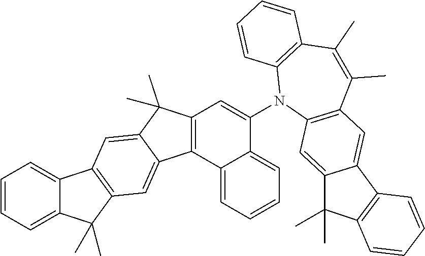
C12=CC=CC=C1C(C)(C)C1=C2C=C2C(C)(C)C3=C(C2=C1)C1=CC=CC=C1C(N1C2=C(C(C)=C(C)C4=C1C=CC=C4)C=C1C(=C2)C(C)(C)C2=C1C=CC=C2)=C3
